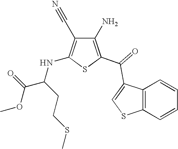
C1(N)=C(C(=O)C2=CSC3=C2C=CC=C3)SC(NC(C(=O)OC)CCSC)=C1C#N
